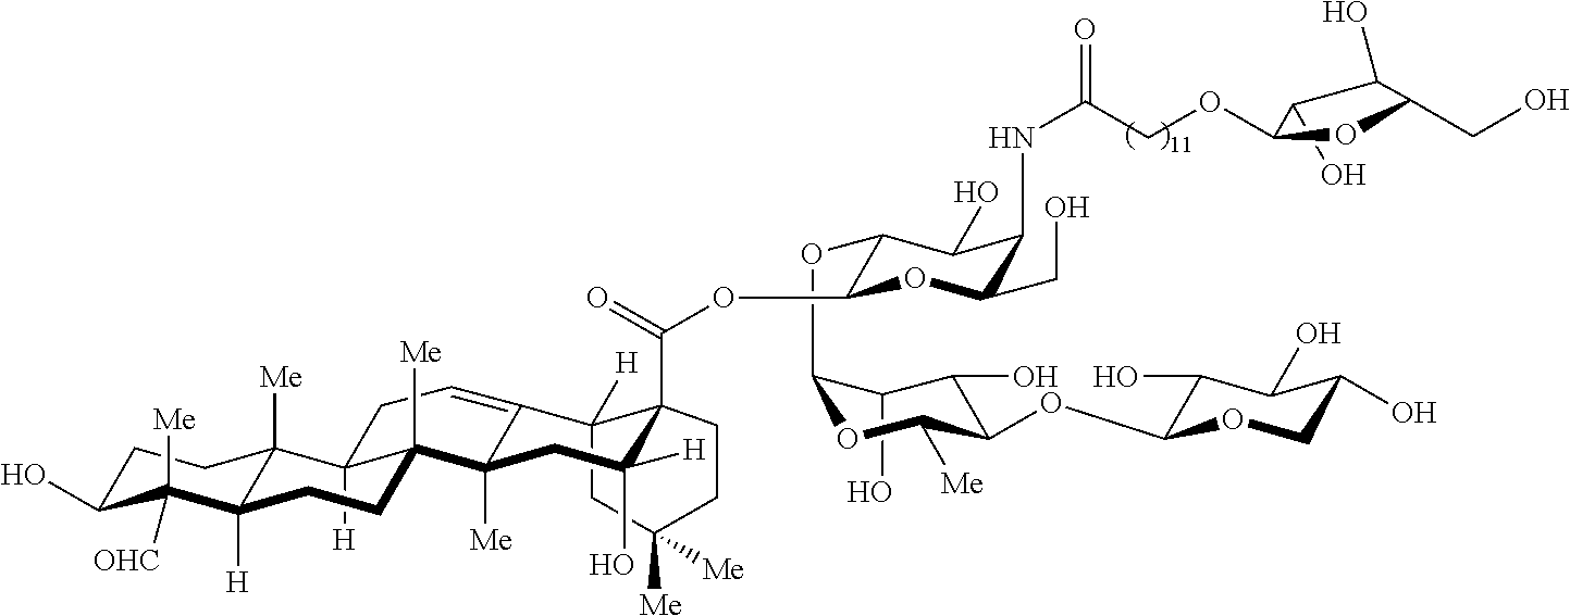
C1(O)C(O)C(CO)OC1OCC(NC1C(CO)OC(OC(C23C([H])(CC([Me])([Me])CC2)C2=CCC4([H])C5([Me])C([H])(C([OHC])([Me])C(O)CC5)CCC4([Me])C2([Me])CC3([H])O)=O)C(OC2C(O)C(O)C(OC3C(O)C(O)C(O)CO3)C([Me])O2)C1O)=O
